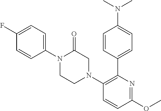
C1=CC(N2CCN(C3=C(C4=CC=C(N(C)C)C=C4)N=C(OC)C=C3)CC2=O)=CC=C1F
